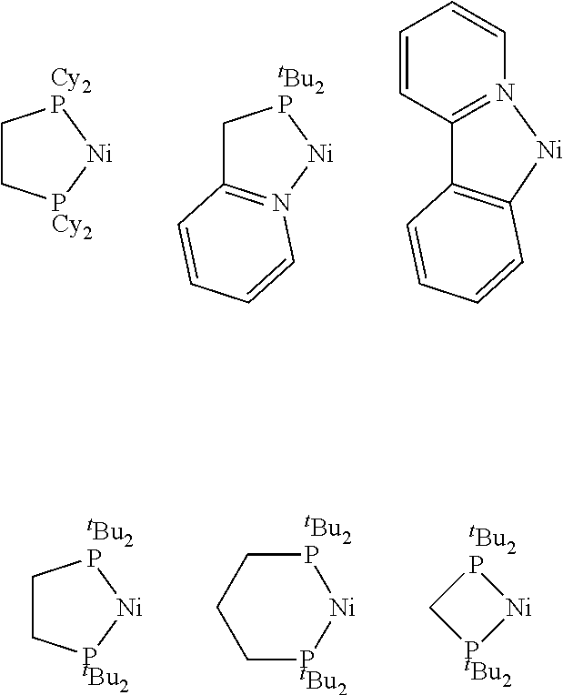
C1C[PCy2][Ni][Cy2P]1.C1C2=N([Ni][tBu2P]1)C=CC=C2.C1=CC2=N(C=C1)[Ni]C1=C2C=CC=C1.C1C[PtBu2][Ni][tBu2P]1.[Ni]1[tBu2P]CCC[PtBu2]1.[Ni]1[tBu2P]C[PtBu2]1
